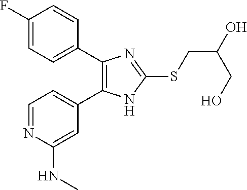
C1=C(C2=C(C3=CC=C(F)C=C3)N=C(SCC(O)CO)N2)C=C(NC)N=C1
